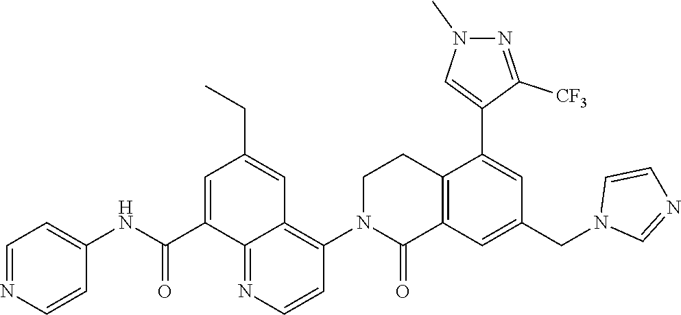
C12=C(C=C(CN3C=NC=C3)C=C1C1=CN(C)N=C1[CF3])C(=O)N(C1=C3C(=NC=C1)C(C(NC1=CC=NC=C1)=O)=CC(CC)=C3)CC2
